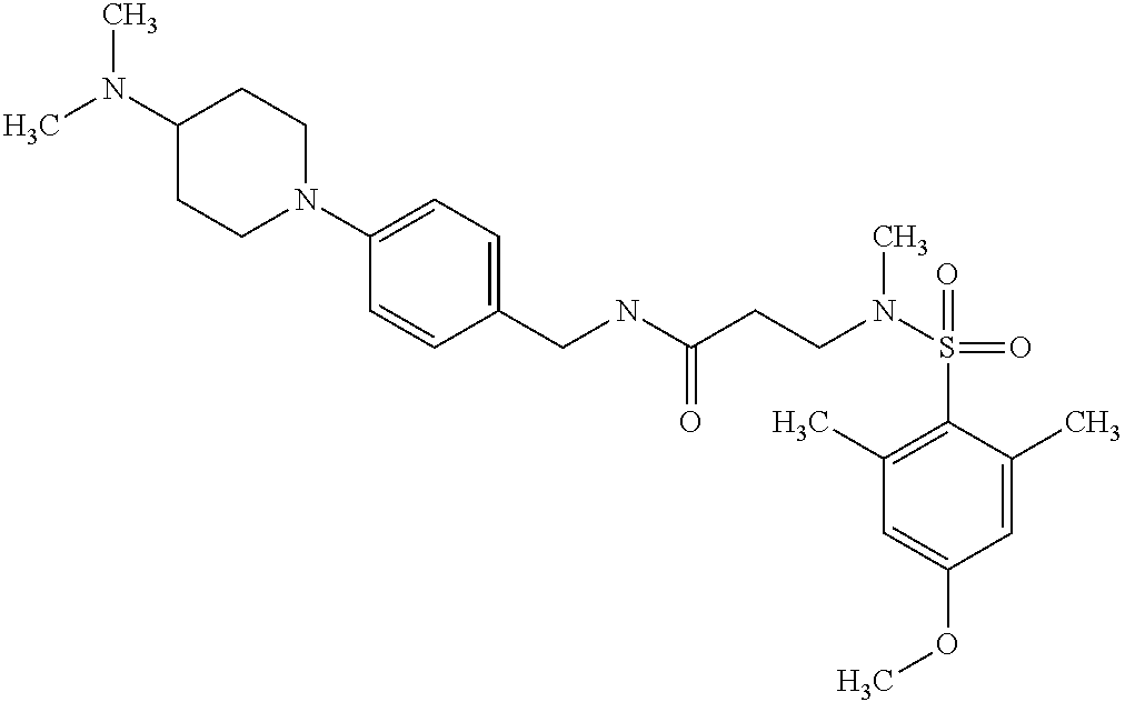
C(NC(CCN(S(=O)(C1=C(C)C=C(OC)C=C1C)=O)C)=O)C1=CC=C(N2CCC(N(C)C)CC2)C=C1
